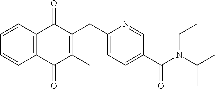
C1=CC2=C(C=C1)C(=O)C(C)=C(CC1=CC=C(C(N(C(C)C)CC)=O)C=N1)C2=O
